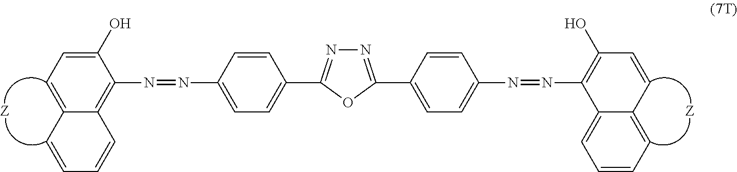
C1(O)=CC=C2C(=C1N=NC1=CC=C(C3=NN=C(C4=CC=C(N=NC5=C(O)C=CC6=CC=CC=C65)C=C4)O3)C=C1)C=CC=C2
